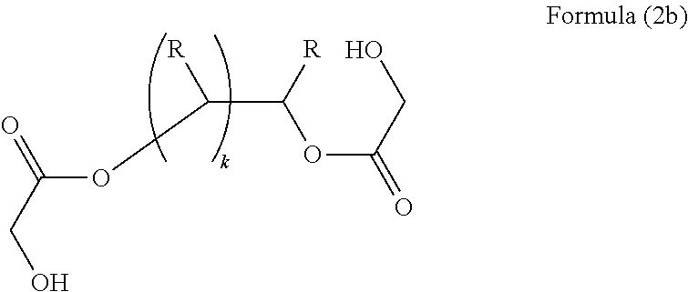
C(OC(C([R])OC(CO)=O)[R])(CO)=O
